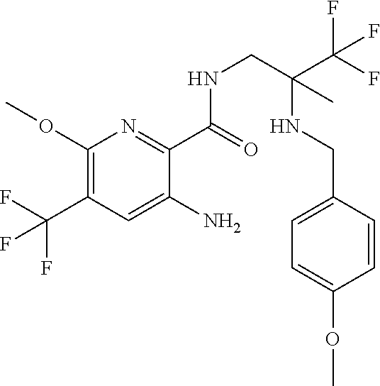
C1(OC)=C(C(F)(F)F)C=C(N)C(C(=O)NCC(NCC2=CC=C(OC)C=C2)(C)C(F)(F)F)=N1
